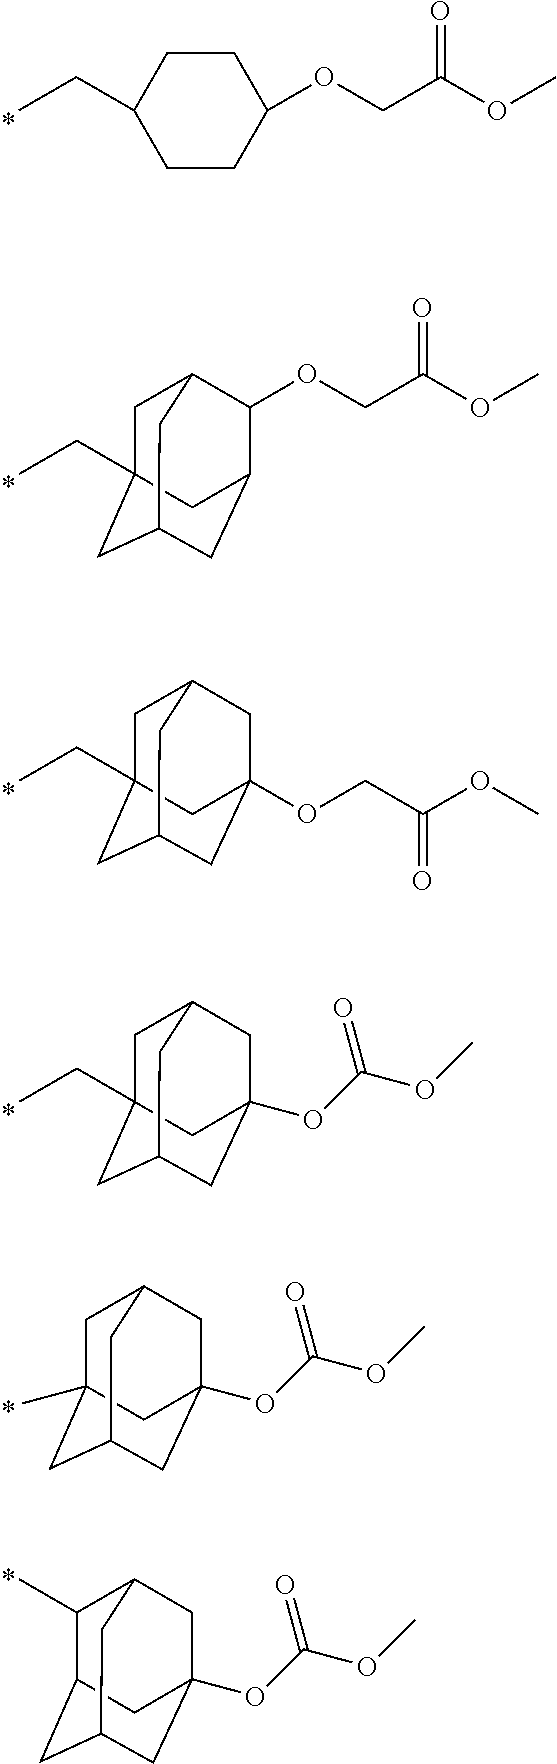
C1CC(OCC(OC)=O)CCC1CC.C1C2(CC)CC3CC(C(OCC(OC)=O)C1C3)C2.C1C2(CC)CC3CC(OCC(OC)=O)(CC1C3)C2.C1C2(CC)CC3CC(OC(OC)=O)(CC1C3)C2.C1C2(C)CC3CC(OC(OC)=O)(CC1C3)C2.C1(C)C2CC3CC(OC(OC)=O)(CC1C3)C2
